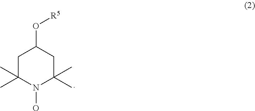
C1C(C)(C)N(O)C(C)(C)CC1O[R5]
